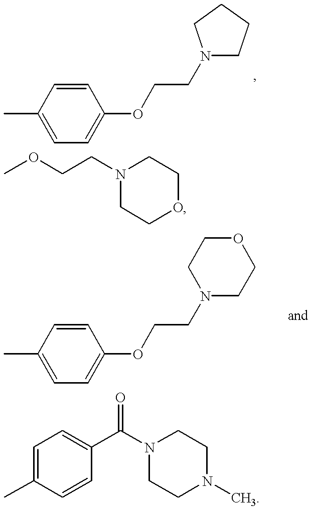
CC1=CC=C(OCCN2CCCC2)C=C1.N1(CCOC)CCOCC1.CC1=CC=C(OCCN2CCOCC2)C=C1.C1=C(C)C=CC(C(N2CCN(C)CC2)=O)=C1
